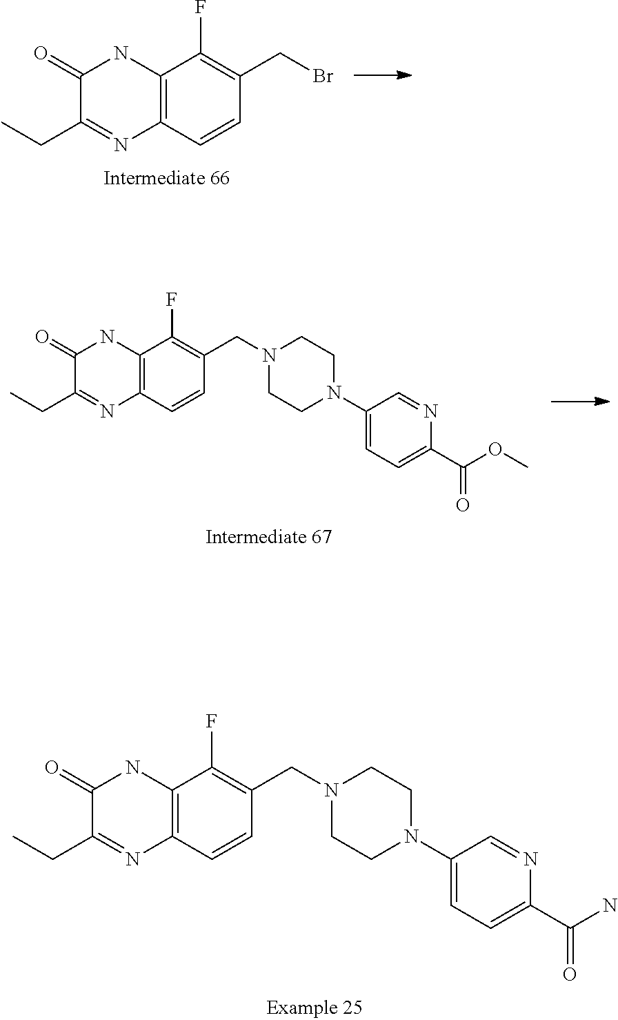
C12=C(C=CC(CBr)=C1F)N=C(CC)C(=O)N2.C1(N2CCN(CC3=C(F)C4=C(C=C3)N=C(CC)C(=O)N4)CC2)=CC=C(C(N)=O)N=C1.C1(N2CCN(CC3=C(F)C4=C(C=C3)N=C(CC)C(=O)N4)CC2)=CC=C(C(OC)=O)N=C1
